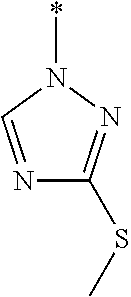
N1=CN(*)N=C1SC
